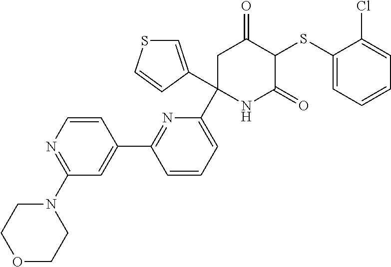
C1(SC2C(=O)CC(C3=CC=CC(C4=CC(N5CCOCC5)=NC=C4)=N3)(C3=CSC=C3)NC2=O)=CC=CC=C1Cl
